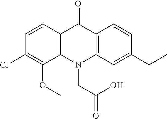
C12=C(N(CC(=O)O)C3=C(C1=O)C=CC(CC)=C3)C(OC)=C(Cl)C=C2
